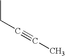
C(#CC)CC
